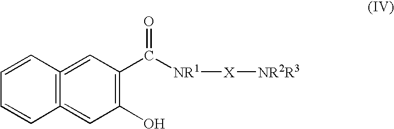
C12=C(=CC(C([NR1][X][NR2R3])=O)=C(O)C=1)C=CC=C2
